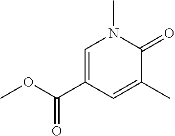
C1=C(C(OC)=O)C=C(C)C(=O)N1C
